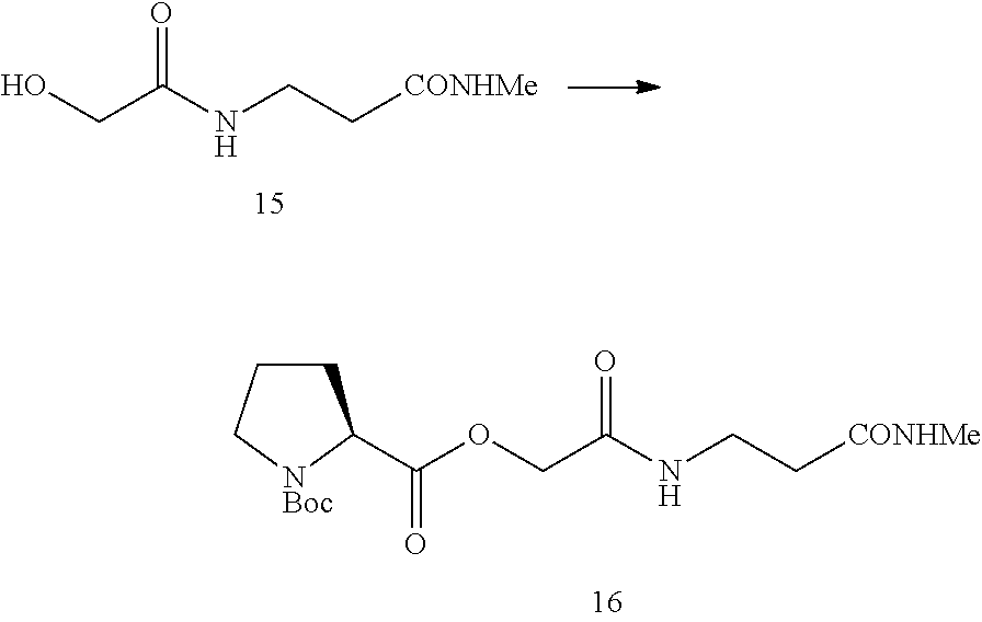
O(CC(NCC[CONHMe])=O)C(=O)C1CCC[NBoc]1.OCC(NCC[CONHMe])=O
